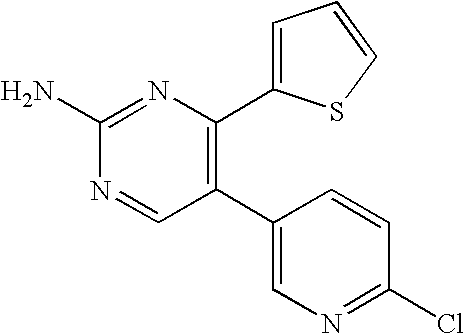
C1(C2=C(C3=CC=CS3)N=C(N)N=C2)=CN=C(Cl)C=C1
